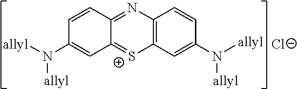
C1=CC2=NC3=C([S+]=C2C=C1N([allyl])[allyl])C=C(N([allyl])[allyl])C=C3.[Cl-]
